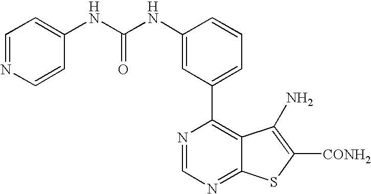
C1=NC=CC(NC(NC2=CC(C3=C4C(=NC=N3)SC([CONH2])=C4N)=CC=C2)=O)=C1
